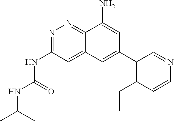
N(C(=O)NC1=NN=C2C(=C1)C=C(C1=C(CC)C=CN=C1)C=C2N)C(C)C
